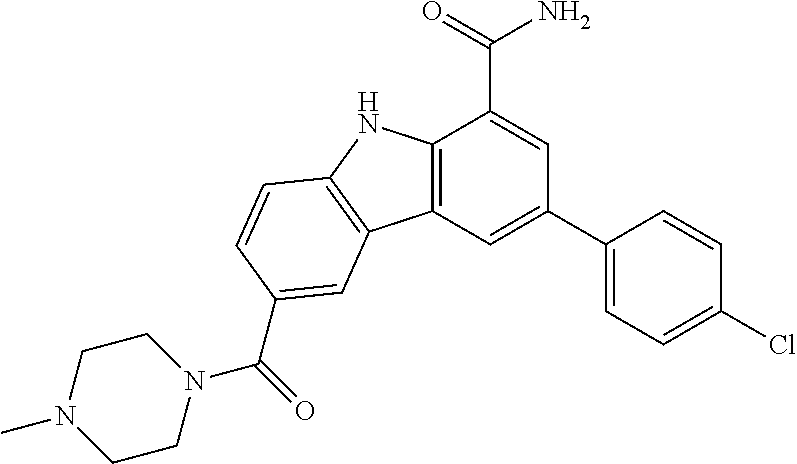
C12=C(C=C(C3=CC=C(Cl)C=C3)C=C1C(=O)N)C1=C(N2)C=CC(C(N2CCN(C)CC2)=O)=C1
